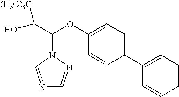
C1(OC(N2C=NC=N2)C(O)[(H3C)3C])=CC=C(C2=CC=CC=C2)C=C1
